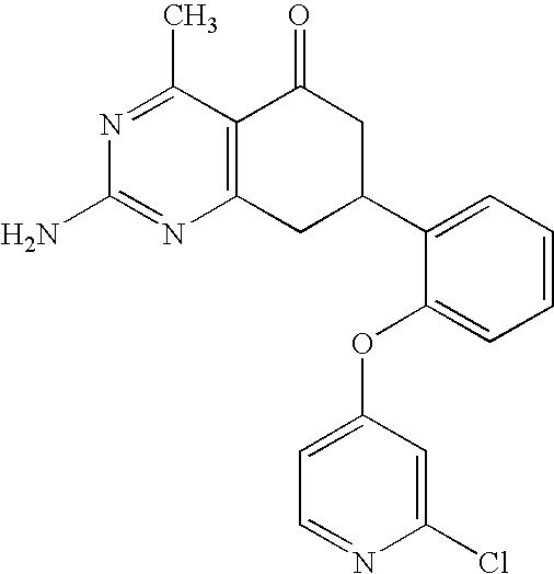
C12=C(C(C)=NC(N)=N1)C(=O)CC(C1=CC=CC=C1OC1=CC=NC(Cl)=C1)C2
